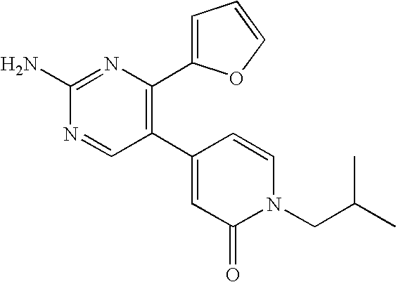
C1(C2=C(C3=CC=CO3)N=C(N)N=C2)=CC(=O)N(CC(C)C)C=C1
